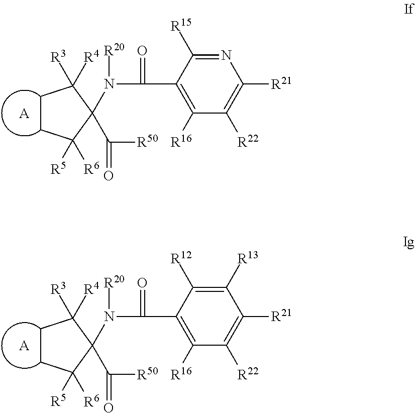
C1CC([R5])([R6])C(N(C(=O)C2=C([R16])C([R22])=C([R21])N=C2[R15])[R20])(C([R50])=O)C1([R3])[R4].[A].C1CC([R5])([R6])C(N(C(=O)C2=C([R16])C([R22])=C([R21])C([R13])=C2[R12])[R20])(C([R50])=O)C1([R3])[R4].[A]
